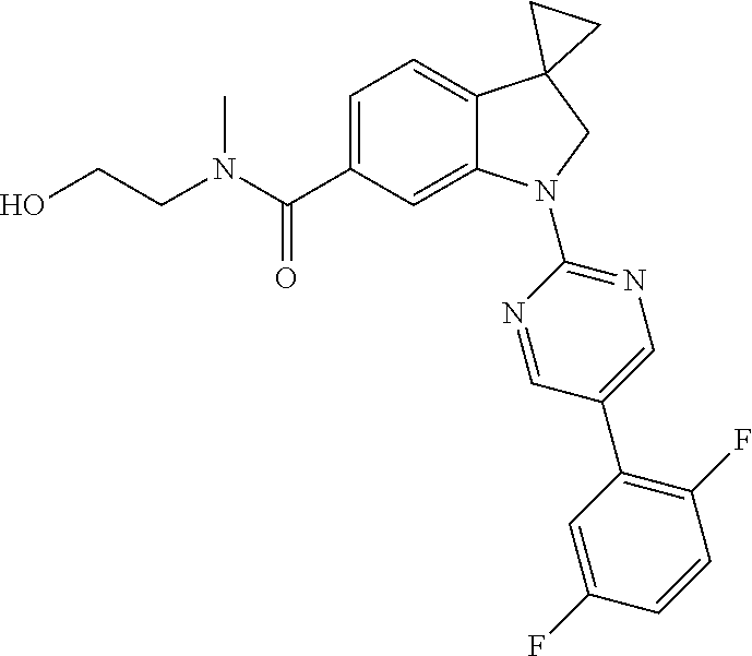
N(C(C1=CC=C2C(=C1)N(C1=NC=C(C3=C(F)C=CC(F)=C3)C=N1)CC21CC1)=O)(C)CCO
